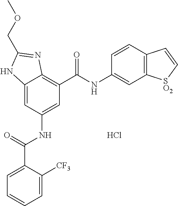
C12=CC(NC(C3=CC=CC=C3[CF3])=O)=CC(C(NC3=CC4=C(C=C3)C=C[SO2]4)=O)=C1N=C(COC)N2.Cl
